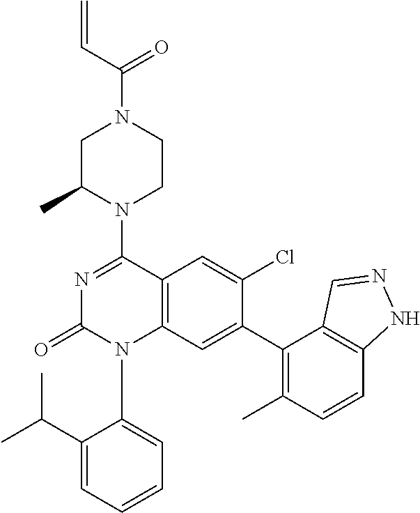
C1C(C)N(C2=NC(=O)N(C3=CC=CC=C3C(C)C)C3=C2C=C(Cl)C(C2=C(C)C=CC4=C2C=NN4)=C3)CCN1C(C=C)=O
